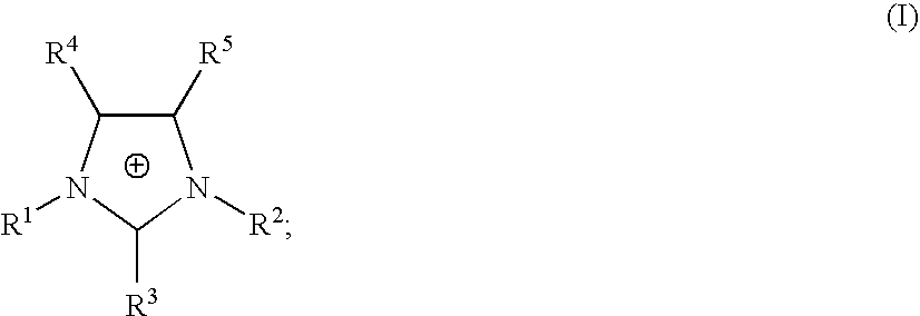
C1([R5])C([R4])N([R1])C([R3])N1[R2]
